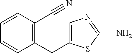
C1=CC(CC2=CN=C(N)S2)=C(C#N)C=C1
